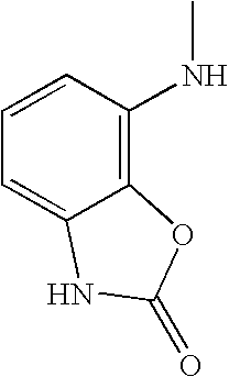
C1=CC(NC)=C2C(=C1)NC(=O)O2
